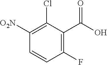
C1=CC(F)=C(C(O)=O)C(Cl)=C1[O2N]
